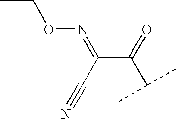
C(ON=C(C(=O)C(C)C)C#N)C
